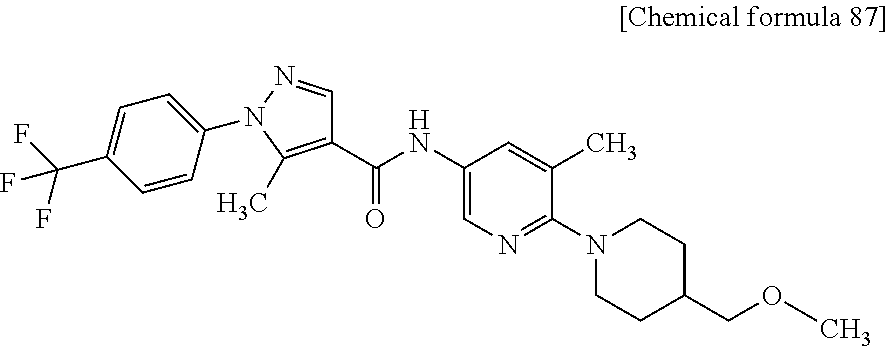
C1(C(NC2=CN=C(N3CCC(COC)CC3)C(C)=C2)=O)=C(C)N(C2=CC=C(C(F)(F)F)C=C2)N=C1
